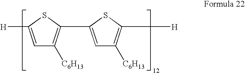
C1=C([H])SC(C2=CC([C6H13])=C([H])S2)=C1[C6H13]
